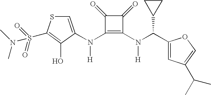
N(C1=C(N(C(C2=CC(C(C)C)=CO2)C2CC2)[H])C(=O)C1=O)([H])C1=CSC(S(=O)(=O)N(C)C)=C1O
